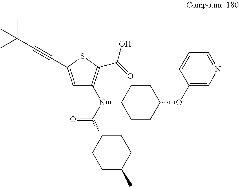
C(N(C1=C(C(=O)O)SC(C#CC(C)(C)C)=C1)C1CCC(OC2=CN=CC=C2)CC1)(C1CCC(C)CC1)=O
